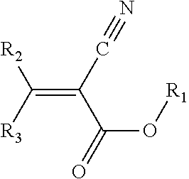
O=C(C(=C([R3])[R2])C#N)O[R1]
